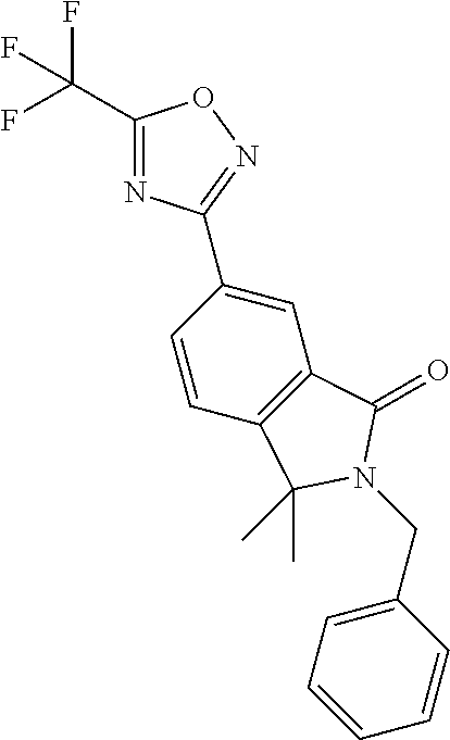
C1(C(F)(F)F)=NC(C2=CC3=C(C=C2)C(C)(C)N(CC2=CC=CC=C2)C3=O)=NO1
